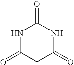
N1C(=O)CC(=O)NC1=O
